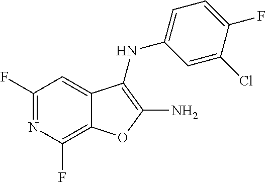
FC1=C2C(=CC(F)=N1)C(NC1=CC=C(F)C(Cl)=C1)=C(N)O2
